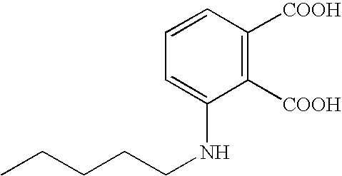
C1=C(NCCCCC)C([COOH])=C([COOH])C=C1
